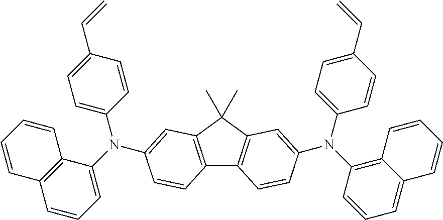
C12=C(C(C)(C)C3=C1C=CC(N(C1=C4C(=CC=C1)C=CC=C4)C1=CC=C(C=C)C=C1)=C3)C=C(N(C1=CC=CC3=C1C=CC=C3)C1=CC=C(C=C)C=C1)C=C2
